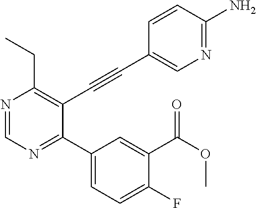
N1=CN=C(C2=CC=C(F)C(C(OC)=O)=C2)C(C#CC2=CN=C(N)C=C2)=C1CC
